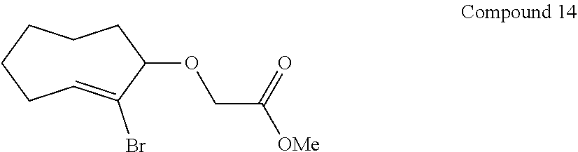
C1=C(Br)C(OCC(=O)[OMe])CCCCC1
